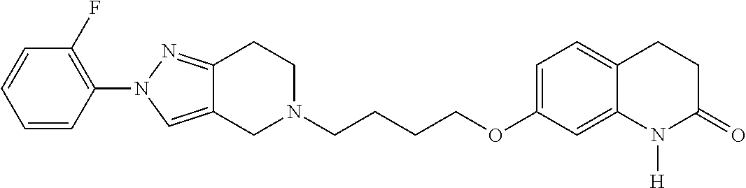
C12=CN(C3=C(F)C=CC=C3)N=C1CCN(CCCCOC1=CC=C3C(=C1)N([H])C(=O)CC3)C2
